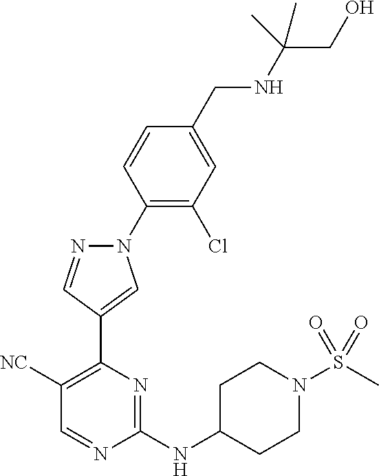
N1(C2=C(Cl)C=C(CNC(CO)(C)C)C=C2)N=CC(C2=C([NC])C=NC(NC3CCN(S(C)(=O)=O)CC3)=N2)=C1
